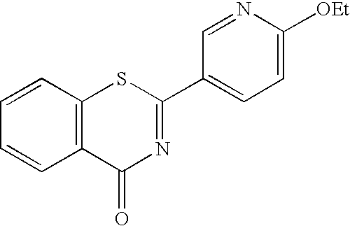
C1=CC2=C(C=C1)SC(C1=CC=C([OEt])N=C1)=NC2=O
